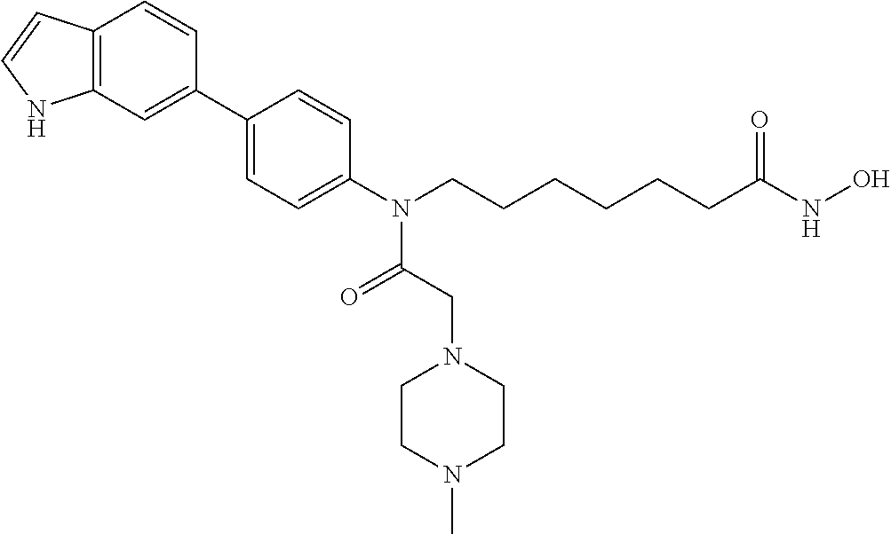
C12=C(C=C(C3=CC=C(N(CCCCCCC(NO)=O)C(CN4CCN(C)CC4)=O)C=C3)C=C1)NC=C2
